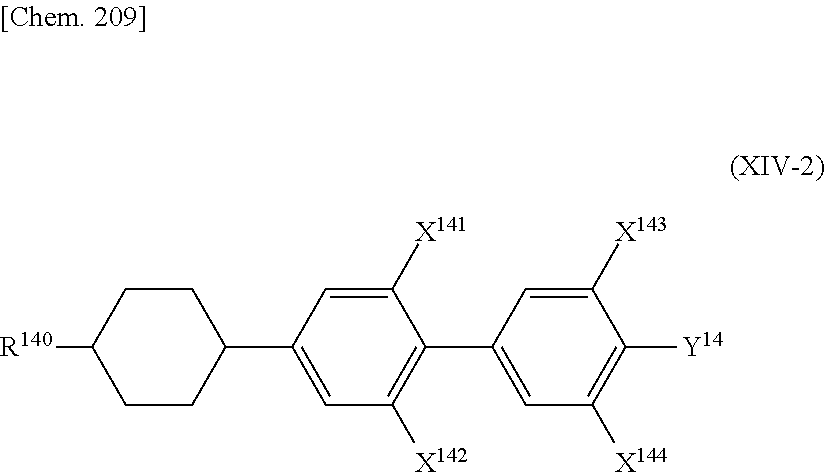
C1CC([R140])CCC1C1=CC([X142])=C(C2=CC([X144])=C([Y14])C([X143])=C2)C([X141])=C1
